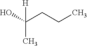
OC(CCC)([H])C
